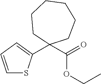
C1=CC=C(C2(C(=O)OCC)CCCCCC2)S1
